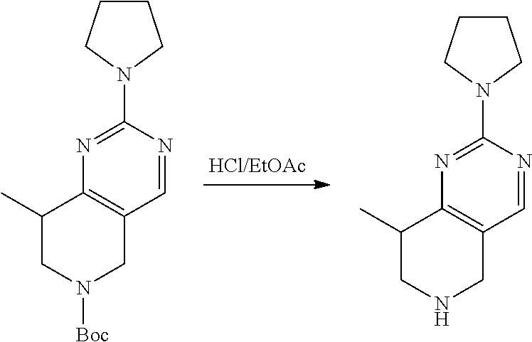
C1(C)CN([Boc])CC2=C1N=C(N1CCCC1)N=C2.C1(C)CNCC2=C1N=C(N1CCCC1)N=C2
